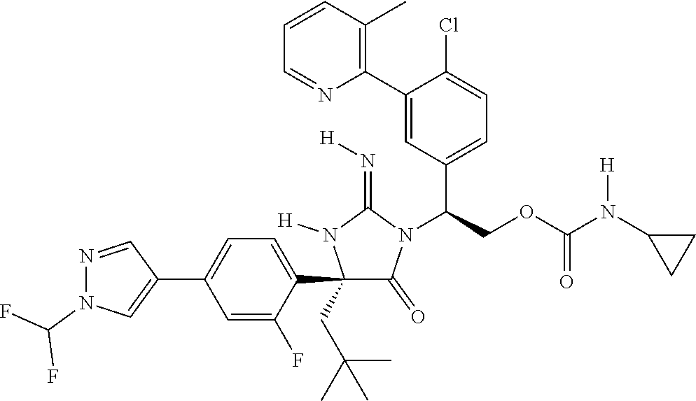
C1(C2=CC=C(C3=CN(C(F)F)N=C3)C=C2F)(CC(C)(C)C)C(=O)N(C(COC(N(C2CC2)[H])=O)C2=CC=C(Cl)C(C3=C(C)C=CC=N3)=C2)C(=N[H])N1[H]
